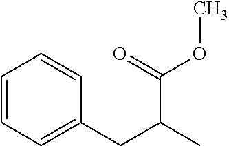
C1=CC=C(CC(C)C(OC)=O)C=C1
